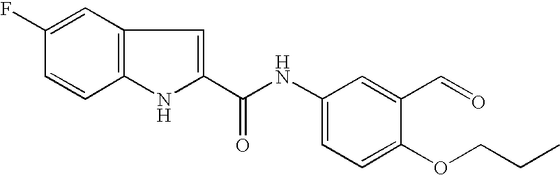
C1=C(F)C=CC2=C1C=C(C(NC1=CC=C(OCCC)C(C=O)=C1)=O)N2
